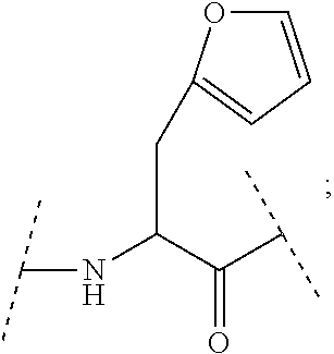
C(C(NC(C)C)C(=O)C(C)C)C1=CC=CO1
